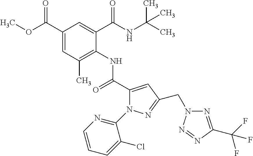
C1(C(OC)=O)=CC(C)=C(NC(C2=CC(CN3N=C(C(F)(F)F)N=N3)=NN2C2=NC=CC=C2Cl)=O)C(C(NC(C)(C)C)=O)=C1
